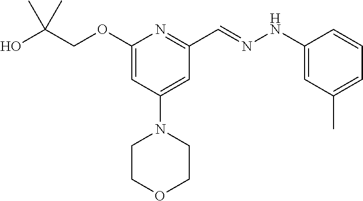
OC(COC1=CC(N2CCOCC2)=CC(C=NNC2=CC(C)=CC=C2)=N1)(C)C
